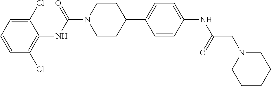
C1(Cl)=CC=CC(Cl)=C1NC(N1CCC(C2=CC=C(NC(CN3CCCCC3)=O)C=C2)CC1)=O
